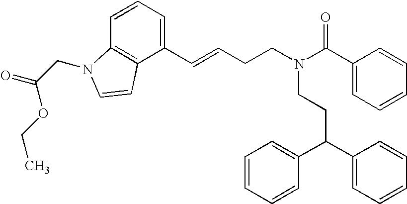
C1=CC=C(C=CCCN(C(C2=CC=CC=C2)=O)CCC(C2=CC=CC=C2)C2=CC=CC=C2)C2=C1N(CC(=O)OCC)C=C2
